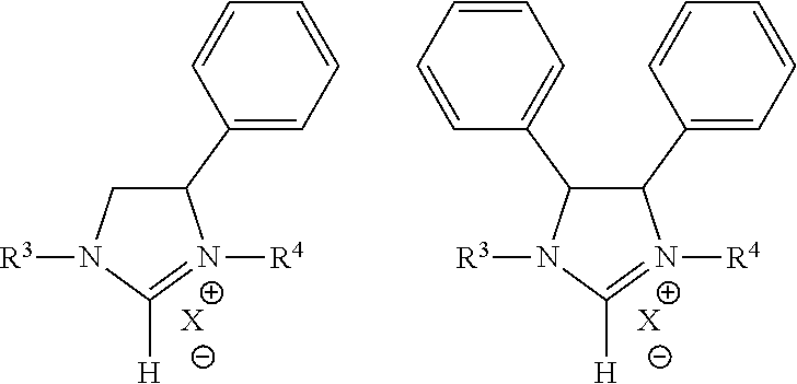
C1(C2=CC=CC=C2)CN([R3])C([H])=N1[R4].[X].C1(C2=CC=CC=C2)C(C2=CC=CC=C2)N([R3])C([H])=N1[R4].[X]
